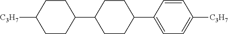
C1CC(C2CCC(C3=CC=C([C3H7])C=C3)CC2)CCC1[C3H7]
